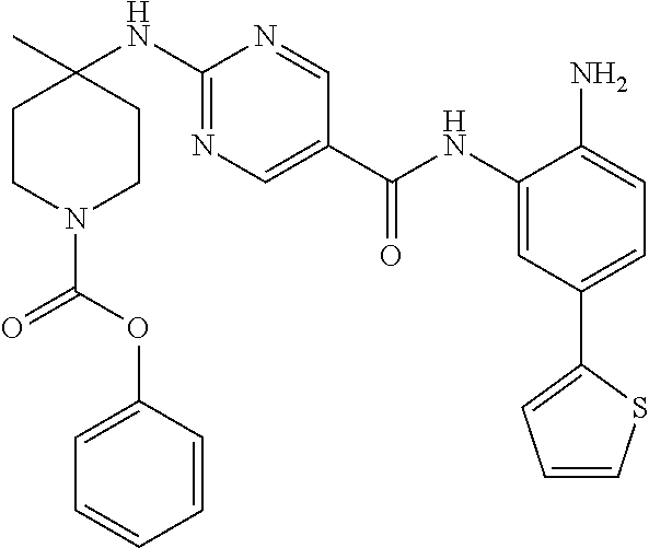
C1CN(C(OC2=CC=CC=C2)=O)CCC1(NC1=NC=C(C(NC2=CC(C3=CC=CS3)=CC=C2N)=O)C=N1)C
